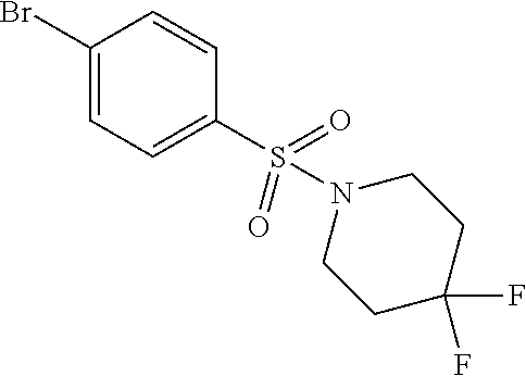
C1(Br)=CC=C(S(=O)(=O)N2CCC(F)(F)CC2)C=C1
